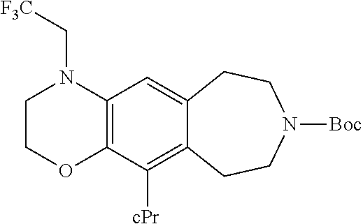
C12=C(N(C[F3C])CCO1)C=C1C(=C2[cPr])CCN([Boc])CC1
